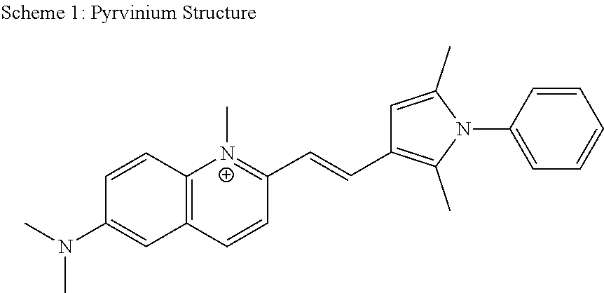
C1=CC2=C(C=C1N(C)C)C=CC(C=CC1=C(C)N(C3=CC=CC=C3)C(C)=C1)=[N+]2C
